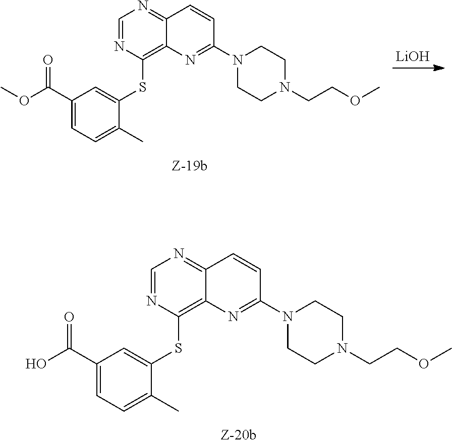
C1(C(OC)=O)=CC=C(C)C(SC2=C3C(=NC=N2)C=CC(N2CCN(CCOC)CC2)=N3)=C1.[LiOH].C1(C(O)=O)=CC=C(C)C(SC2=C3C(=NC=N2)C=CC(N2CCN(CCOC)CC2)=N3)=C1
